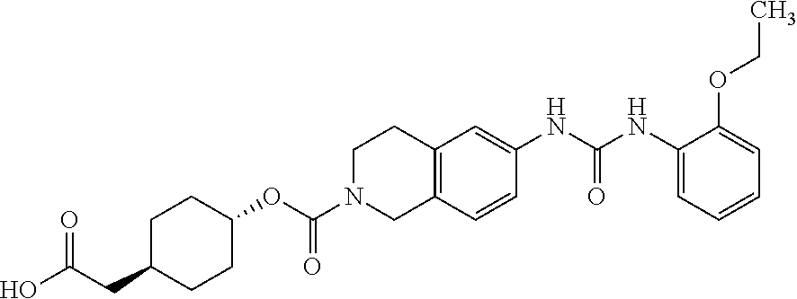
N(C1=CC2=C(C=C1)CN(C(OC1CCC(CC(=O)O)CC1)=O)CC2)C(NC1=CC=CC=C1OCC)=O
